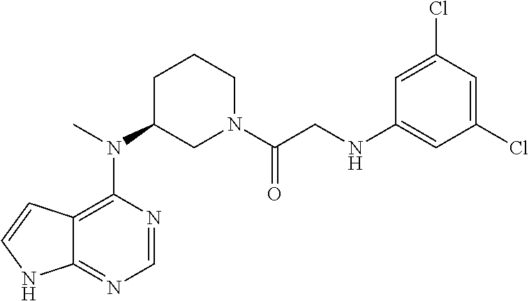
C12=C(N(C3CN(C(CNC4=CC(Cl)=CC(Cl)=C4)=O)CCC3)C)N=CN=C1NC=C2
